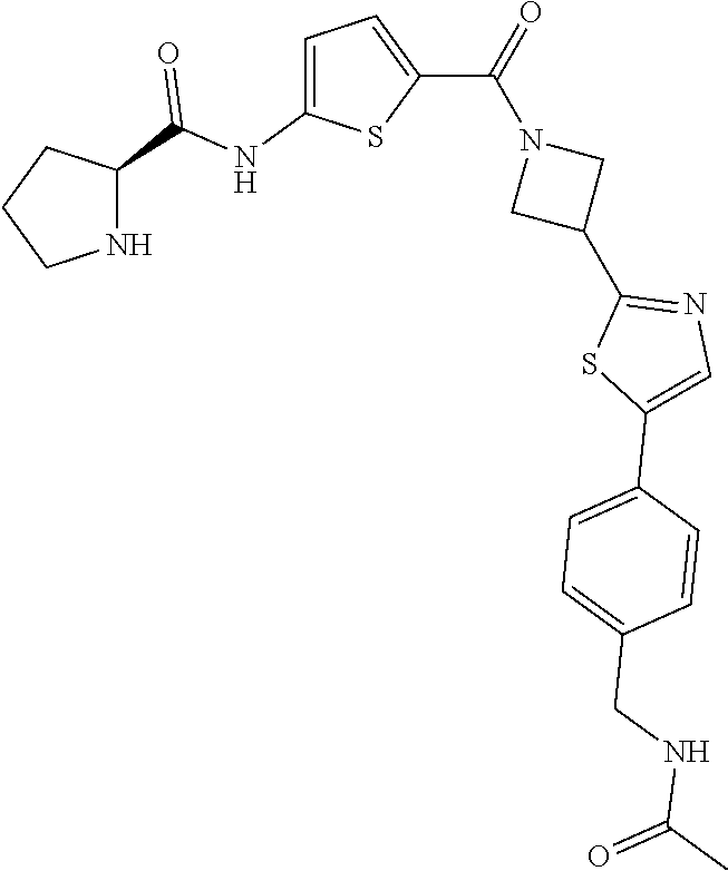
C1CNC(C(NC2=CC=C(C(=O)N3CC(C4=NC=C(C5=CC=C(CNC(C)=O)C=C5)S4)C3)S2)=O)C1
